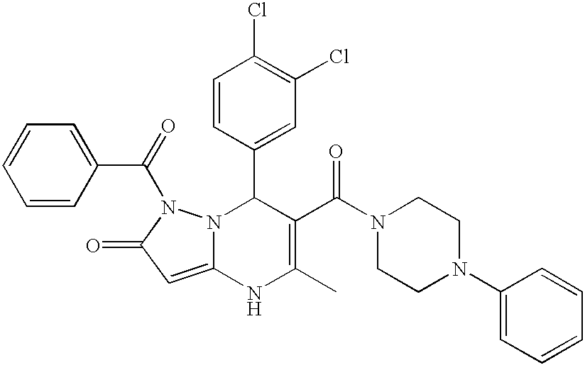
C1=CC(C2N3C(=CC(=O)N3C(C3=CC=CC=C3)=O)NC(C)=C2C(N2CCN(C3=CC=CC=C3)CC2)=O)=CC(Cl)=C1Cl
